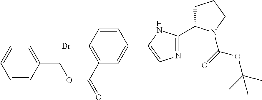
C1=CC(Br)=C(C(=O)OCC2=CC=CC=C2)C=C1C1=CN=C(C2CCCN2C(=O)OC(C)(C)C)N1
